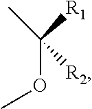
O(C)C(C)([R1])[R2]
